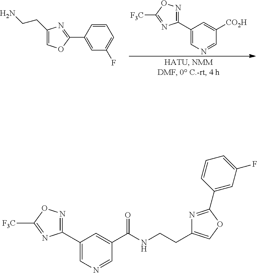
C1(C2=NOC([F3C])=N2)=CN=CC([CO2H])=C1.C1(CCN)=COC(C2=CC(F)=CC=C2)=N1.C1(C2=CN=CC(C(NCCC3=COC(C4=CC(F)=CC=C4)=N3)=O)=C2)=NOC([F3C])=N1
